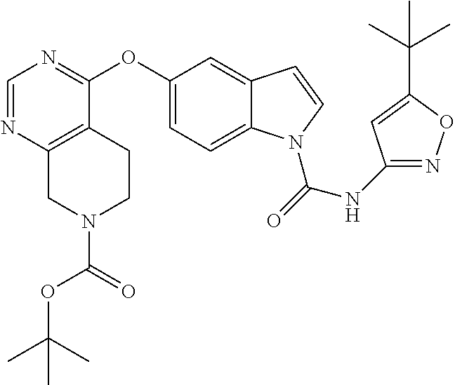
C1(OC2=NC=NC3=C2CCN(C(=O)OC(C)(C)C)C3)=CC=C2C(=C1)C=CN2C(NC1=NOC(C(C)(C)C)=C1)=O
